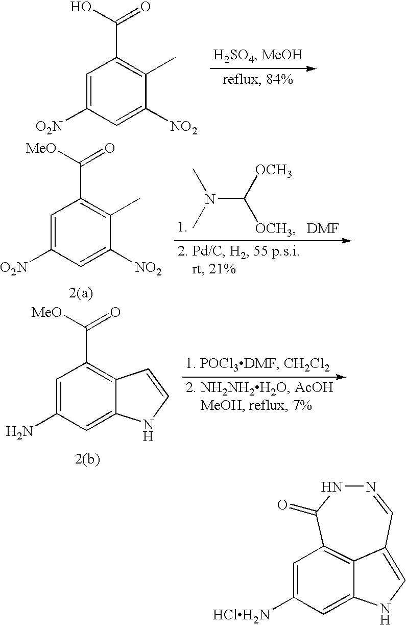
C1=C([O2N])C=C([NO2])C(C)=C1C(O)=O.N(C([OCH3])[OCH3])(C)C.C1=C([O2N])C=C([NO2])C(C)=C1C([MeO])=O.C1=C(N)C=C2C(=C1C([MeO])=O)C=CN2.C1=C([HClH2N])C=C2NC=C3C2=C1C(=O)NN=C3
